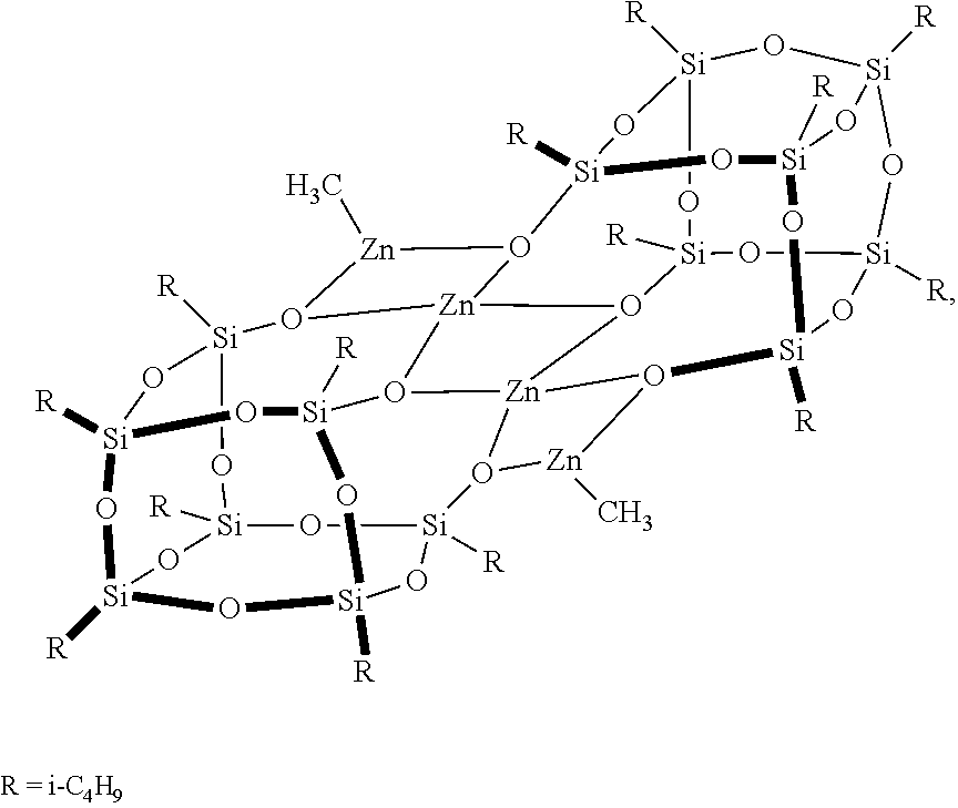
[Si]12([R])O[Si]3([R])O[Si]4([R])O[Si]5([R])O[Si]([R])(O[Si]([R])(O[Si]([R])(O5)O5[Zn]67O4[Zn]48O1[Zn](C)O4[Si]1([R])O[Si]4([R])O[Si]([R])(O86)O[Si]6([R])O[Si]([R])(O4)O[Si]([R])(O1)O[Si]([R])(O7[Zn]5C)O6)O2)O3
